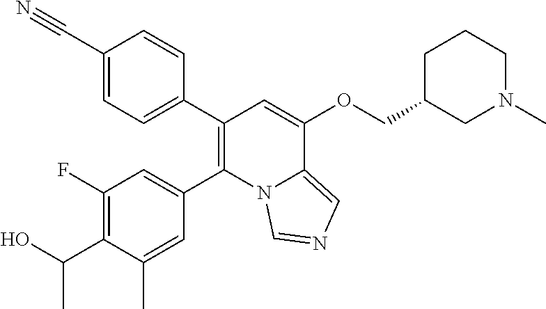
C1(C#N)=CC=C(C2=C(C3=CC(F)=C(C(O)C)C(C)=C3)N3C(=CN=C3)C(OCC3CN(C)CCC3)=C2)C=C1
